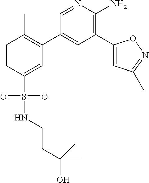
N(S(C1=CC(C2=CC(C3=CC(C)=NO3)=C(N)N=C2)=C(C)C=C1)(=O)=O)CCC(C)(O)C
